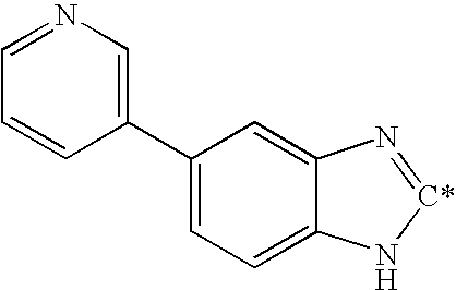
C1(C2=CN=CC=C2)=CC=C2C(=C1)N=[C*]N2
